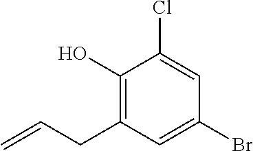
C1(O)=C(CC=C)C=C(Br)C=C1Cl
